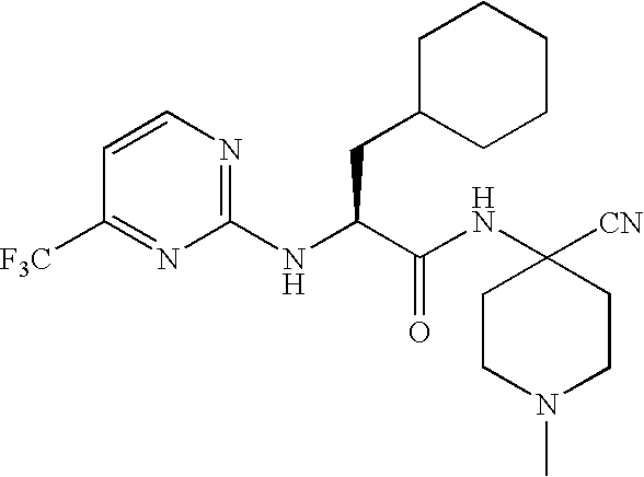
N(C(C(NC1([CN])CCN(C)CC1)=O)CC1CCCCC1)C1=NC=CC([F3C])=N1
